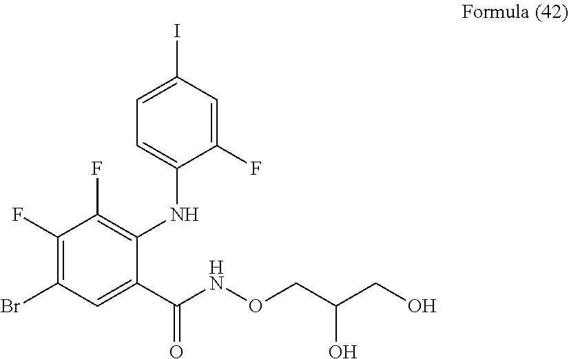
C1=C(NC2=C(F)C(F)=C(Br)C=C2C(NOCC(CO)O)=O)C(F)=CC(I)=C1
